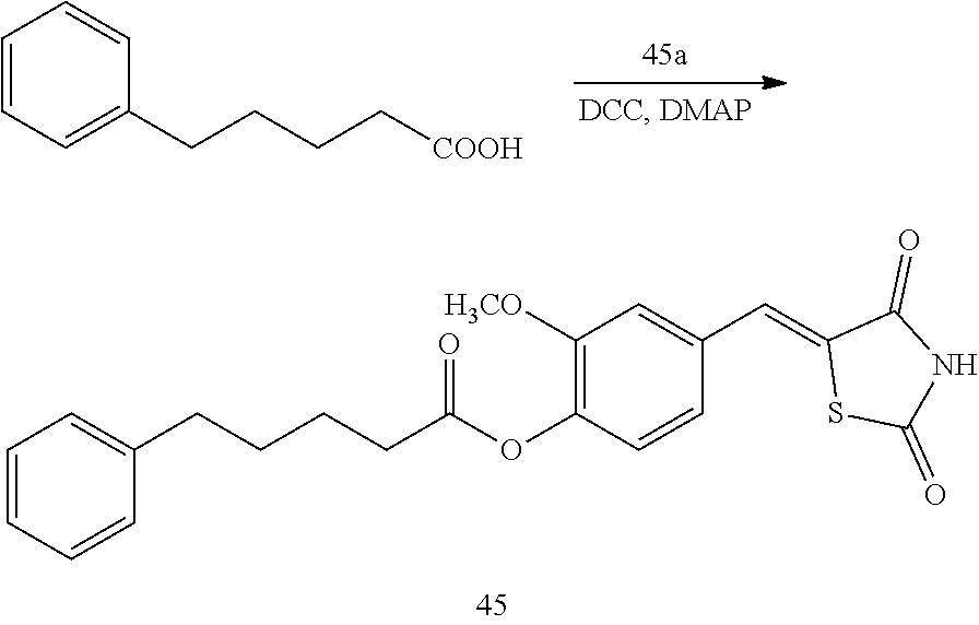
C1=C(CCCC[COOH])C=CC=C1.C(CCC(OC1=C([H3CO])C=C(C=C2SC(=O)NC2=O)C=C1)=O)CC1=CC=CC=C1
